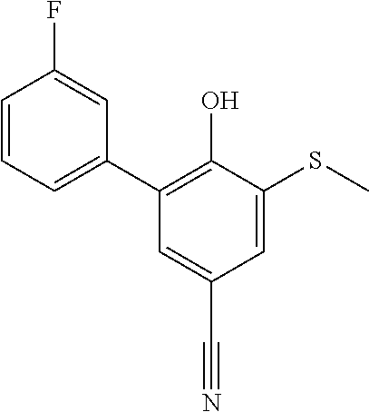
C1=C(SC)C(O)=C(C2=CC=CC(F)=C2)C=C1C#N
